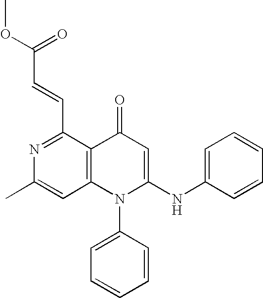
C1(C)=CC2=C(C(C=CC(OC)=O)=N1)C(=O)C=C(NC1=CC=CC=C1)N2C1=CC=CC=C1
